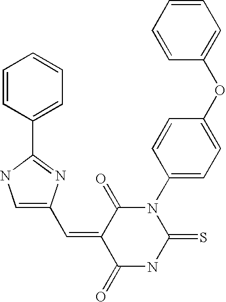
C1=CC=CC(OC2=CC=C(N3C(=O)C(=CC4=CNC(C5=CC=CC=C5)=N4)C(=O)NC3=S)C=C2)=C1
